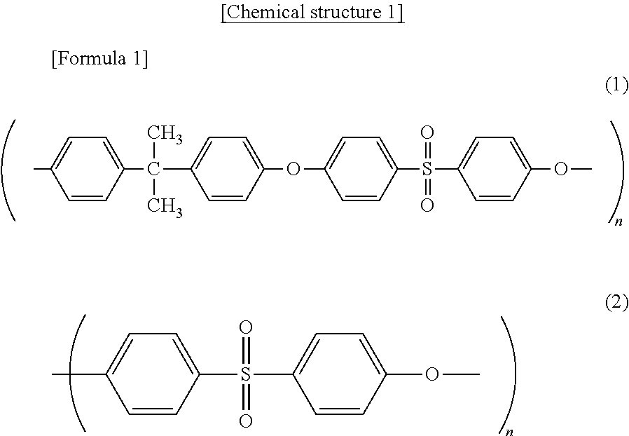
C1=CC(C(C2=CC=C(OC3=CC=C(S(C4=CC=C(OC)C=C4)(=O)=O)C=C3)C=C2)(C)C)=CC=C1C.C1=CC(S(C2=CC=C(OC)C=C2)(=O)=O)=CC=C1C
